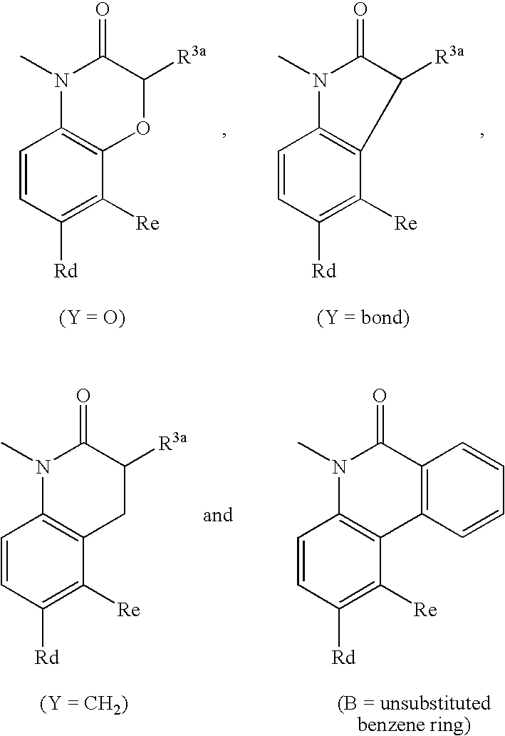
C1=CC([Rd])=C([Re])C2=C1N(C)C(=O)C([R3a])O2.C1=CC([Rd])=C([Re])C2=C1N(C)C(=O)C2[R3a].C1=CC([Rd])=C([Re])C2=C1N(C)C(=O)C([R3a])C2.C1=CC([Rd])=C([Re])C2=C1N(C)C(=O)C1=C2C=CC=C1
